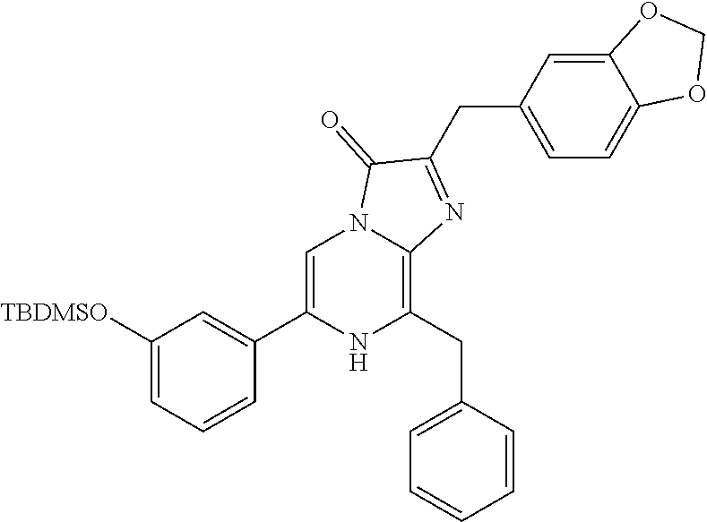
C1([TBDMSO])=CC=CC(C2=CN3C(=C(CC4=CC=CC=C4)N2)N=C(CC2=CC=C4C(=C2)OCO4)C3=O)=C1
